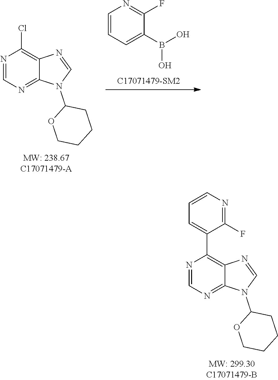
C1=CC=C(B(O)O)C(F)=N1.ClC1=C2C(=NC=N1)N(C1OCCCC1)C=N2.C1(C2=C3C(=NC=N2)N(C2OCCCC2)C=N3)=CC=CN=C1F
